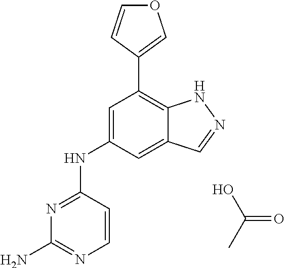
OC(=O)C.N1=C(NC2=CC(C3=COC=C3)=C3C(=C2)C=NN3)C=CN=C1N
